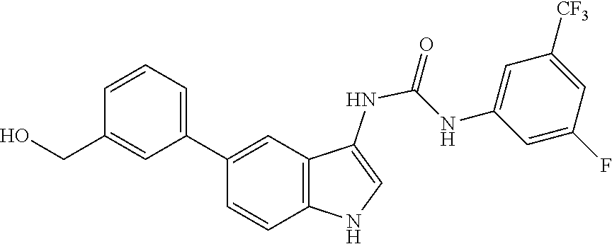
C1([CF3])=CC(F)=CC(NC(=O)NC2=CNC3=C2C=C(C2=CC=CC(CO)=C2)C=C3)=C1
